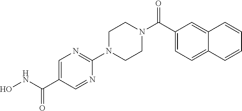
C1=NC(N2CCN(C(=O)C3=CC=C4C(=C3)C=CC=C4)CC2)=NC=C1C(=O)NO
